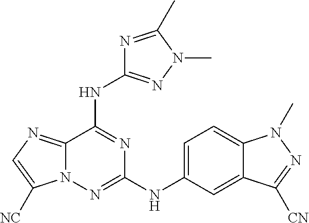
C1(NC2=NN3C(=NC=C3[NC])C(NC3=NN(C)C(C)=N3)=N2)=CC=C2C(=C1)C([CN])=NN2C
